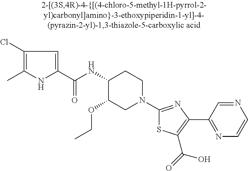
C1(NC(C2=CC(Cl)=C(C)N2)=O)C(OCC)CN(C2=NC(C3=NC=CN=C3)=C(C(=O)O)S2)CC1
